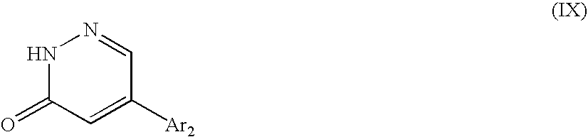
N1C(=O)C=C([Ar2])C=N1
